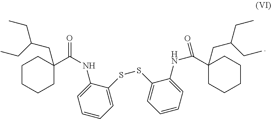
C1CCCC(C(NC2=CC=CC=C2SSC2=CC=CC=C2NC(=O)C2(CC(CC)CC)CCCCC2)=O)(CC(CC)CC)C1
